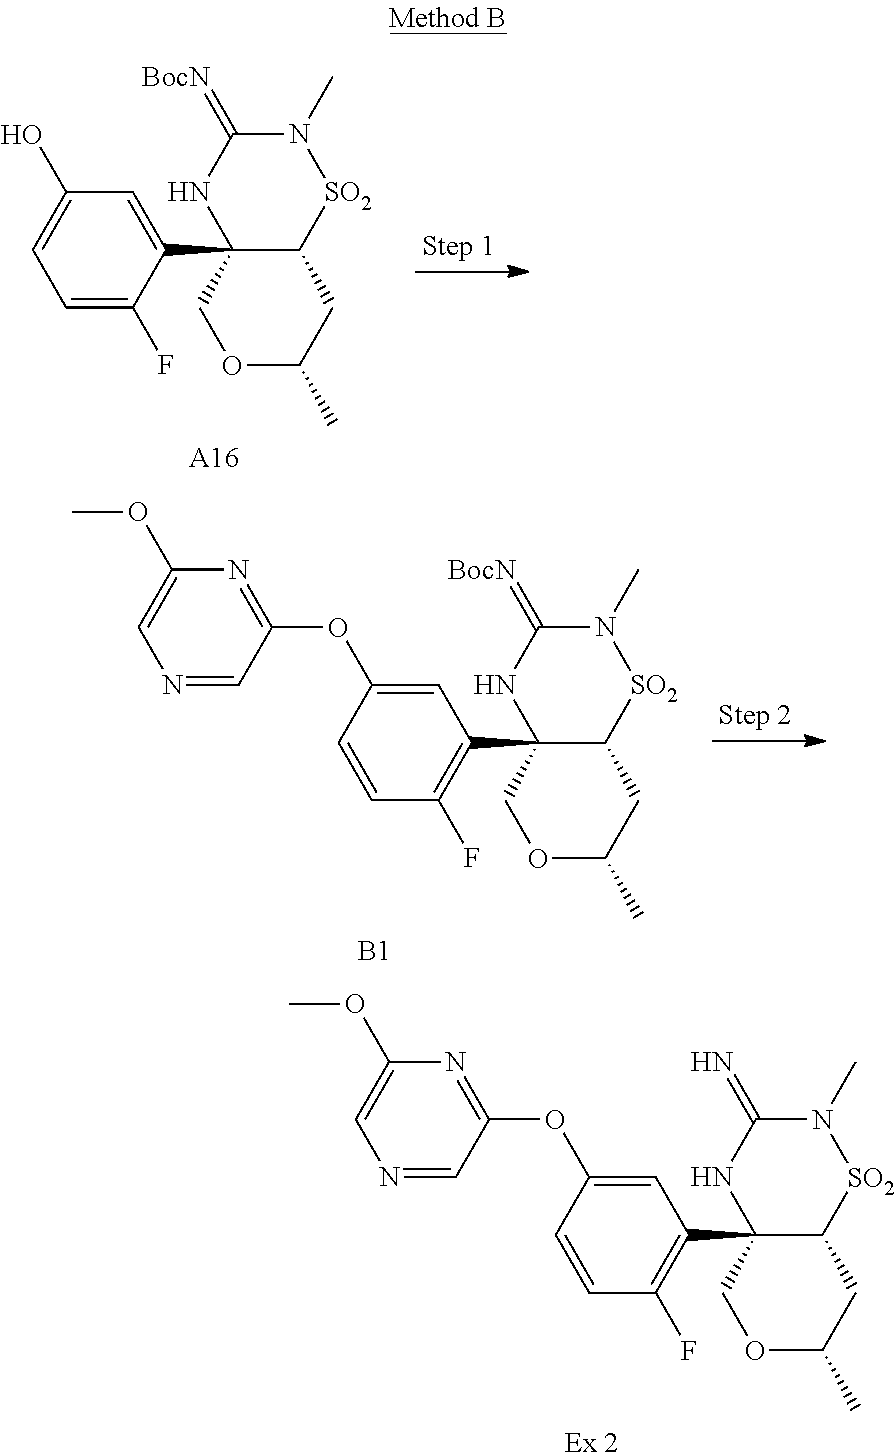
C1(C23NC(=[BocN])N(C)[SO2]C2CC(C)OC3)=CC(O)=CC=C1F.[A16].C1(C23NC(=N)N(C)[SO2]C2CC(C)OC3)=C(F)C=CC(OC2=NC(OC)=CN=C2)=C1.[Ex 2].C1(C23NC(=[BocN])N(C)[SO2]C2CC(C)OC3)=C(F)C=CC(OC2=NC(OC)=CN=C2)=C1.[B1]
